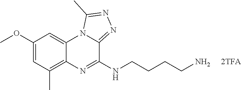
C1(OC)=CC(C)=C2C(=C1)N1C(=NN=C1C)C(NCCCCN)=N2
